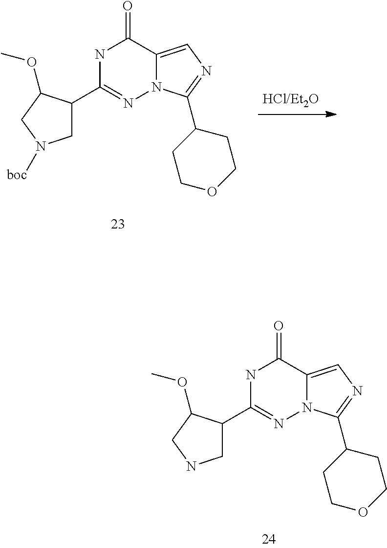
C1C(C2=NN3C(=CN=C3C3CCOCC3)C(=O)N2)C(OC)CN1[boc].C1C(C2=NN3C(=CN=C3C3CCOCC3)C(=O)N2)C(OC)CN1
